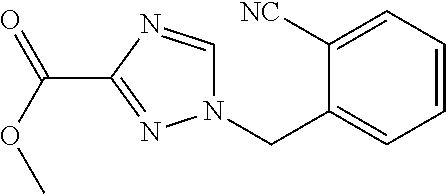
C(C1=NN(CC2=CC=CC=C2[NC])C=N1)(OC)=O
